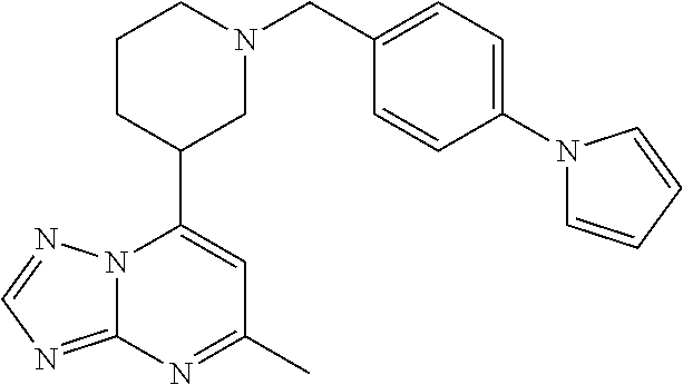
N12C(=NC=N1)N=C(C)C=C2C1CN(CC2=CC=C(N3C=CC=C3)C=C2)CCC1
